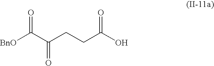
[BnO]C(C(CCC(O)=O)=O)=O
